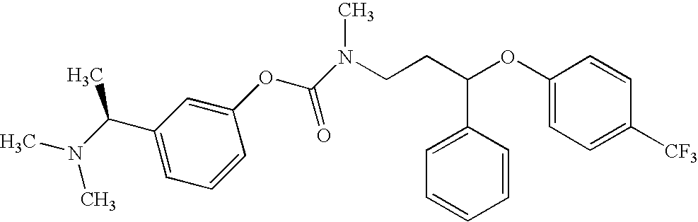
C(N(C(OC1=CC(C(C)N(C)C)=CC=C1)=O)C)CC(C1=CC=CC=C1)OC1=CC=C([CF3])C=C1
